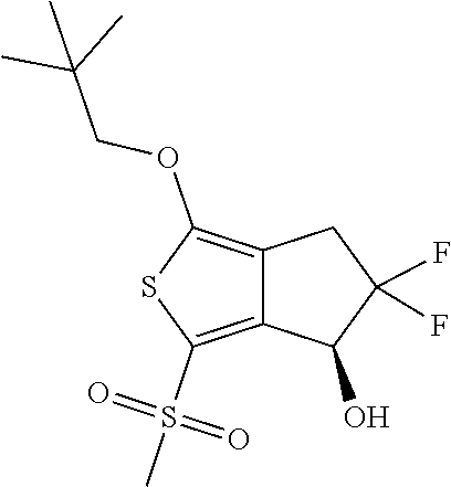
C12=C(S(=O)(C)=O)SC(OCC(C)(C)C)=C1CC(F)(F)C2O
